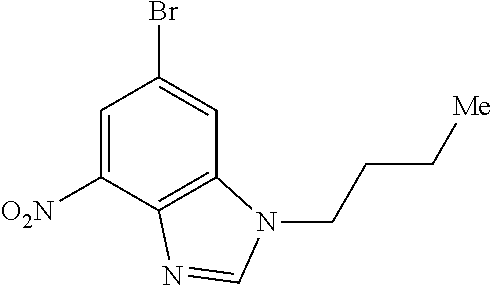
C1=C([O2N])C2=C(C=C1Br)N(CCC[Me])C=N2
